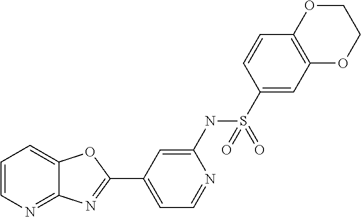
C1=C(NS(C2=CC3=C(C=C2)OCCO3)(=O)=O)N=CC=C1C1=NC2=NC=CC=C2O1
